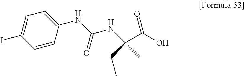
N(C(NC(C(O)=O)(CC)C)=O)C1=CC=C(I)C=C1
